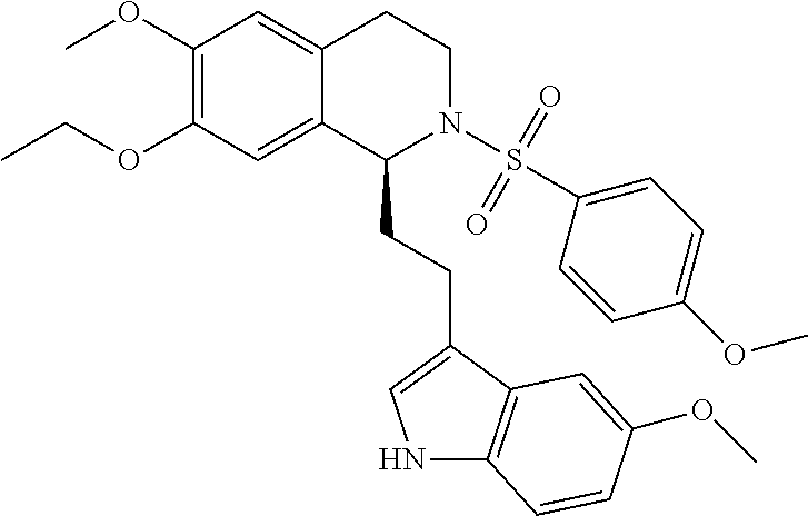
COC1=C(OCC)C=C2C(=C1)CCN(S(=O)(=O)C1=CC=C(OC)C=C1)C2CCC1=CNC2=C1C=C(OC)C=C2
